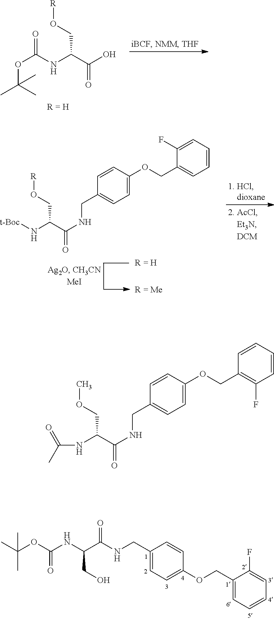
O=C(NC(C(O)=O)CO[R])OC(C)(C)C.C(C)(C)(OC(NC(C(NCC1=CC=C(OCC2=CC=CC=C2F)C=C1)=O)CO)=O)C.C1(COC2=CC=C(CNC(=O)C(N[t-Boc])CO[R])C=C2)=CC=CC=C1F.C(NC(C(NCC1=CC=C(OCC2=C(F)C=CC=C2)C=C1)=O)COC)(C)=O
